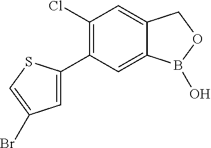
C12=CC(Cl)=C(C3=CC(Br)=CS3)C=C1B(O)OC2
